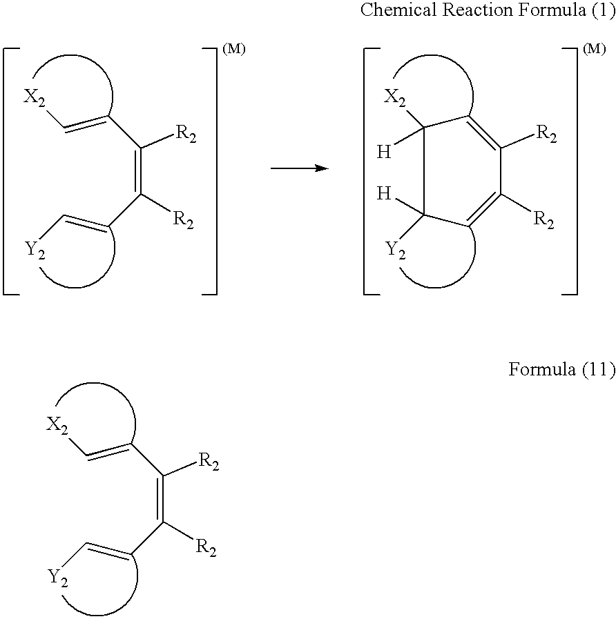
C(=C([R2])C=C[Y2])(C=C[X2])[R2].C(=C([R2])C=C[Y2])(C=C[X2])[R2].C1([R2])=CC([X2])([H])C([Y2])([H])C=C1[R2]
